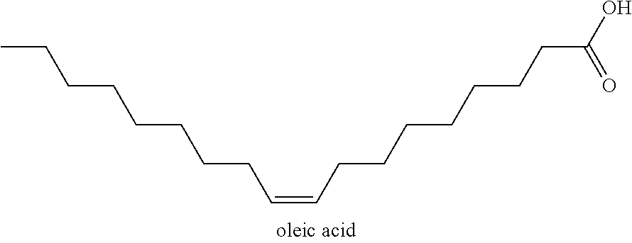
CCCCCCCCC=CCCCCCCCC(O)=O
